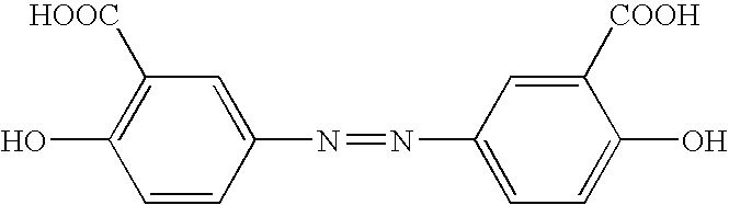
C1=CC(N=NC2=CC=C(O)C([COOH])=C2)=CC([HOOC])=C1O
